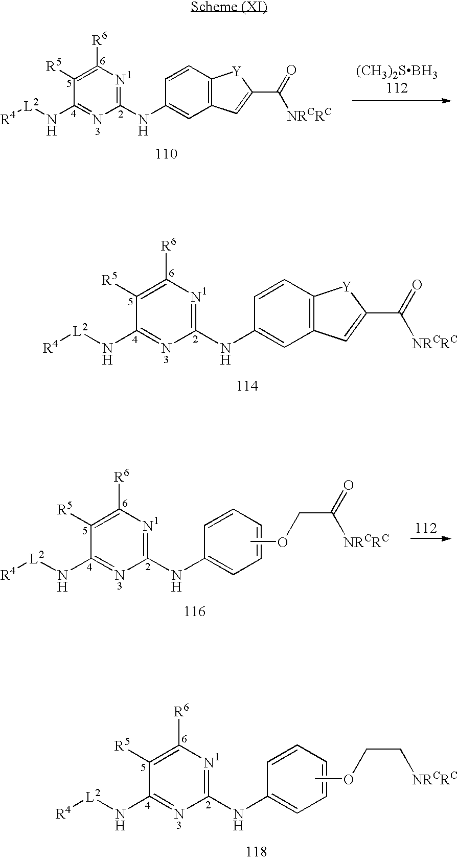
C1(NC2=CC3=C(C=C2)[Y]C(C(=O)[NRCRC])=C3)=NC([R6])=C([R5])C(N[L2][R4])=N1.C1(NC2=CC=CC=C2)=NC([R6])=C([R5])C(N[L2][R4])=N1.COCC[NRCRC].C1(NC2=CC3=C(C=C2)[Y]C(C(=O)[NRCRC])=C3)=NC([R6])=C([R5])C(N[L2][R4])=N1.C1(NC2=CC=CC=C2)=NC([R6])=C([R5])C(N[L2][R4])=N1.COCC(=O)[NRCRC]
